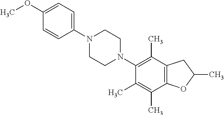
C1(OC)=CC=C(N2CCN(C3=C(C)C4=C(C(C)=C3C)OC(C)C4)CC2)C=C1
